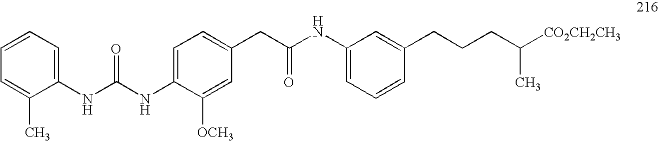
C1(NC(NC2=CC=C(CC(NC3=CC=CC(CCCC([CO2CH2CH3])C)=C3)=O)C=C2[OCH3])=O)=CC=CC=C1C
